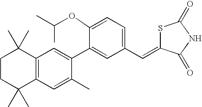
C1CC(C)(C)C2=C(C1(C)C)C=C(C1=CC(C=C3SC(=O)NC3=O)=CC=C1OC(C)C)C(C)=C2
